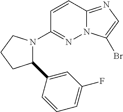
N12C(=NC=C1Br)C=CC(N1C(C3=CC(F)=CC=C3)CCC1)=N2
